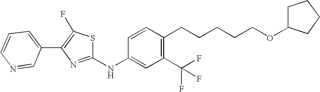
C1=CC=C(C2=C(F)SC(NC3=CC(C(F)(F)F)=C(CCCCCOC4CCCC4)C=C3)=N2)C=N1
